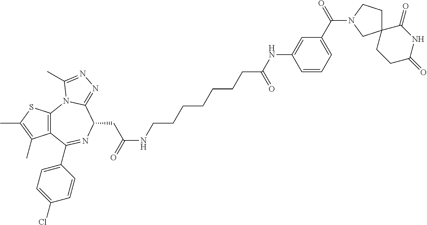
C12=C(C(C3=CC=C(Cl)C=C3)=NC(CC(=O)NCCCCCCCC(NC3=CC(C(N4CC5(CC4)CCC(=O)NC5=O)=O)=CC=C3)=O)C3=NN=C(C)N13)C(C)=C(C)S2
